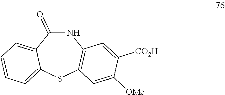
N1C(=O)C2=CC=CC=C2SC2=C1C=C([CO2H])C([OMe])=C2
